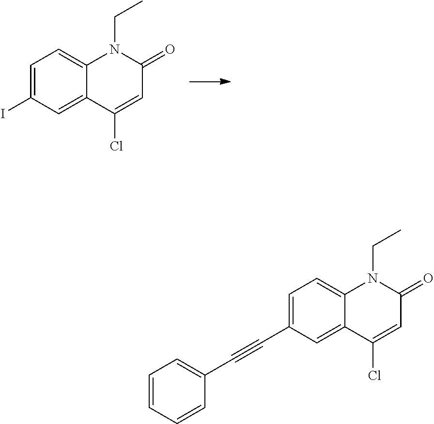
IC1=CC=C2C(=C1)C(Cl)=CC(=O)N2CC.C(C1=CC=C2C(=C1)C(Cl)=CC(=O)N2CC)#CC1=CC=CC=C1
